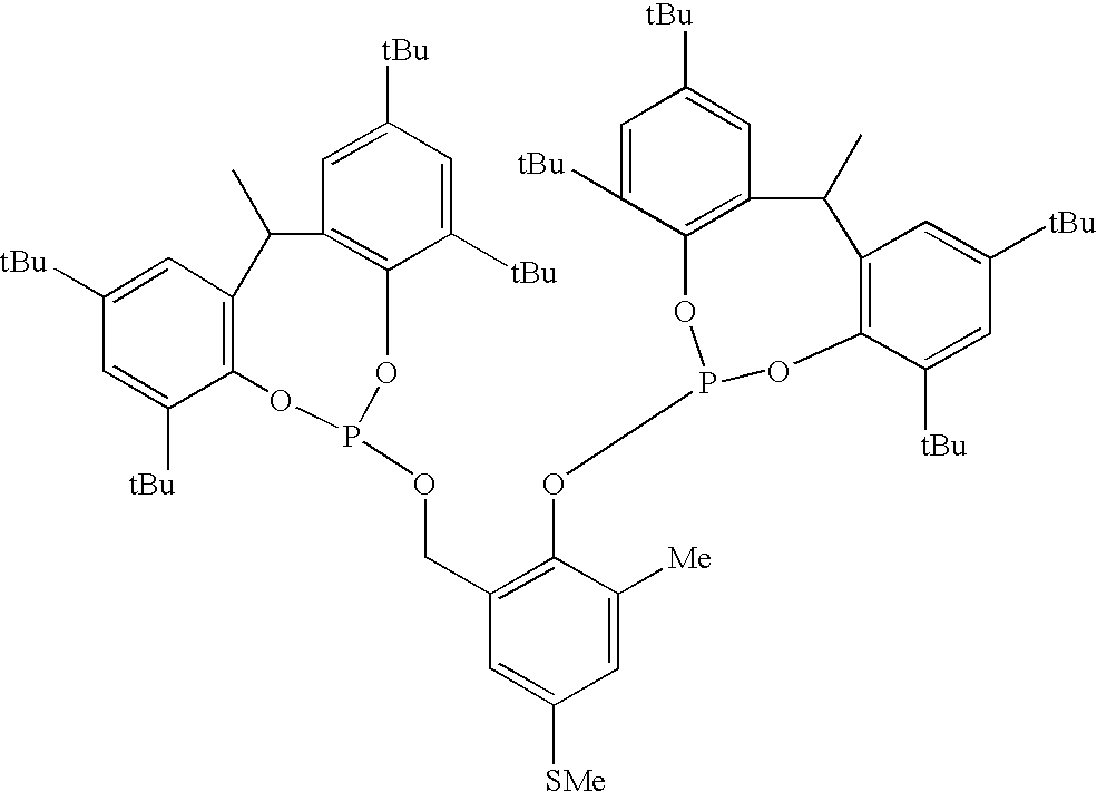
C1([tBu])=CC2=C(C([tBu])=C1)OP(OCC1=C(OP3OC4=C(C=C([tBu])C=C4[tBu])C(C)C4=C(C([tBu])=CC([tBu])=C4)O3)C([Me])=CC([SMe])=C1)OC1=C(C=C([tBu])C=C1[tBu])C2C
